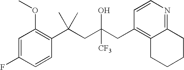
C1=CC(C(CC(CC2=C3C(=NC=C2)CCCC3)(O)[CF3])(C)C)=C(OC)C=C1F
